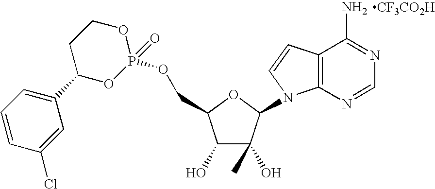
C1(O)C(O)(C)C(N2C3=C(C=C2)C(N)=NC=N3)OC1COP1(=O)OCCC(C2=CC=CC(Cl)=C2)O1.[CF3CO2H]
